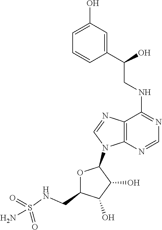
N(C1=NC=NC2=C1N=CN2C1OC(CNS(N)(=O)=O)C(O)C1O)CC(C1=CC(O)=CC=C1)O
